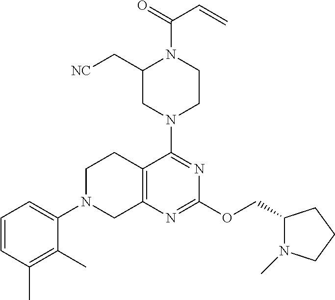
C1=CC(C)=C(C)C(N2CC3=C(CC2)C(N2CCN(C(C=C)=O)C(C[NC])C2)=NC(OCC2N(C)CCC2)=N3)=C1
